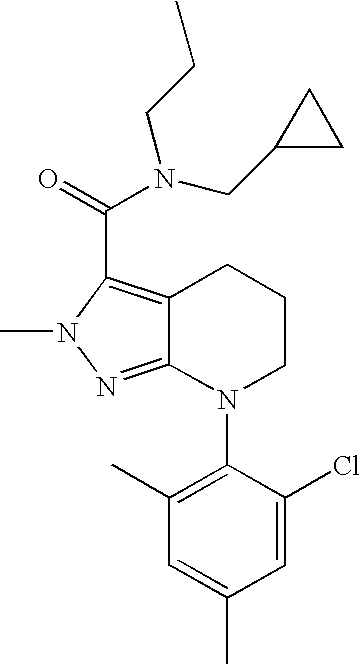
C12=NN(C)C(C(=O)N(CC3CC3)CCC)=C1CCCN2C1=C(C)C=C(C)C=C1Cl
